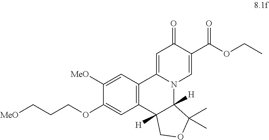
[MeO]CCCOC1=CC2=C(C=C1[MeO])C1=CC(=O)C(C(OCC)=O)=CN1C1([H])C2([H])COC1(C)C
